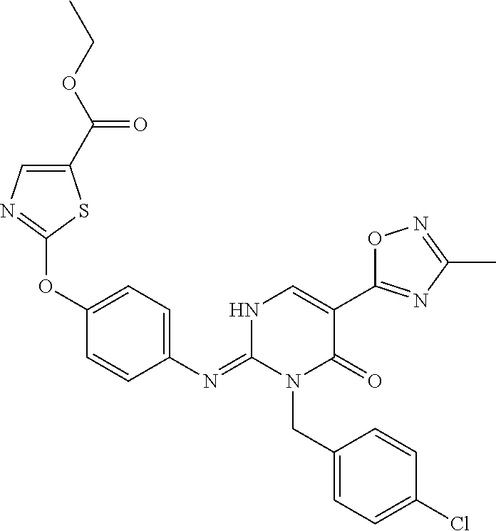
C1(OC2=NC=C(C(OCC)=O)S2)=CC=C(N=C2N(CC3=CC=C(Cl)C=C3)C(=O)C(C3=NC(C)=NO3)=CN2)C=C1
